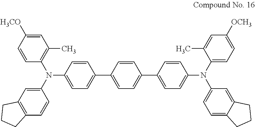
C1=C(C2=CC=C(C3=CC=C(N(C4=CC=C([OCH3])C=C4C)C4=CC=C5C(=C4)CCC5)C=C3)C=C2)C=CC(N(C2=CC3=C(C=C2)CCC3)C2=C(C)C=C([H3CO])C=C2)=C1
